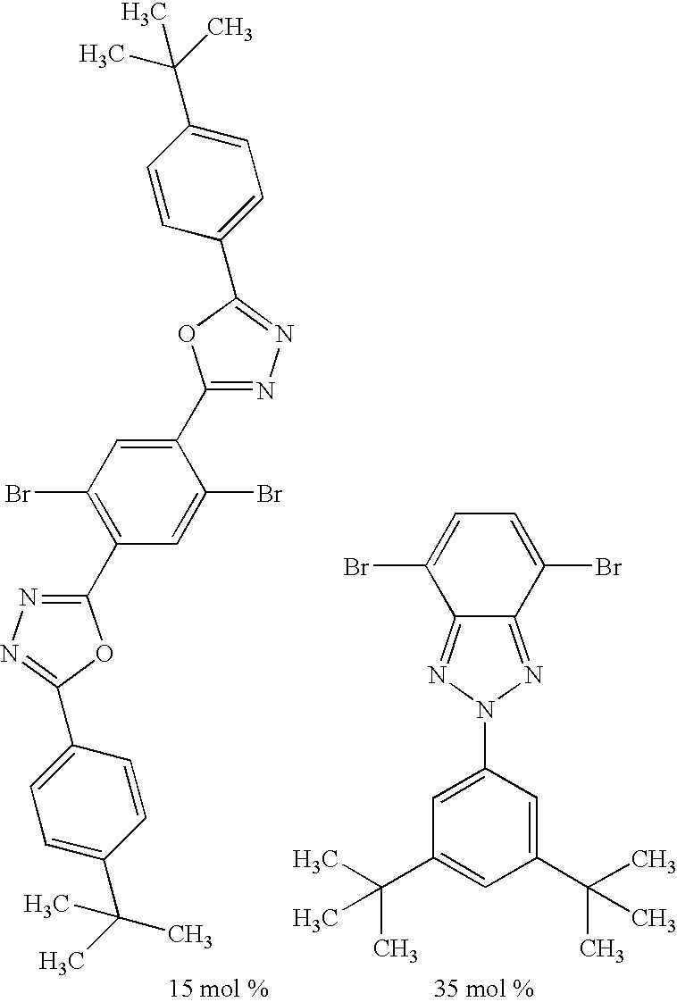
C1=C(C(C)(C)C)C=CC(C2=NN=C(C3=C(Br)C=C(C4=NN=C(C5=CC=C(C(C)(C)C)C=C5)O4)C(Br)=C3)O2)=C1.C1=C(N2N=C3C(=N2)C(Br)=CC=C3Br)C=C(C(C)(C)C)C=C1C(C)(C)C
